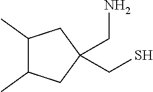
C(S)C1(CN)CC(C)C(C)C1
